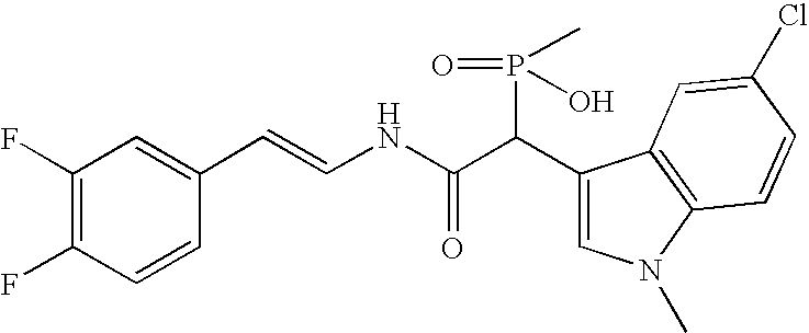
C1(F)=C(F)C=CC(C=CNC(C(C2=CN(C)C3=C2C=C(Cl)C=C3)P(=O)(C)O)=O)=C1
